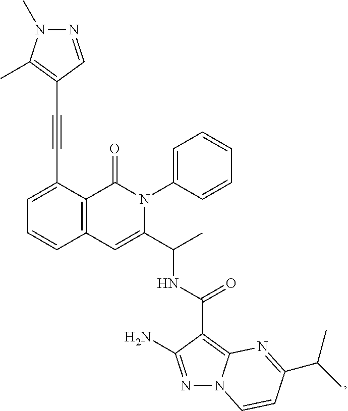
C1=C(C#CC2=C(C)N(C)N=C2)C2=C(C=C1)C=C(C(C)NC(C1=C3N(N=C1N)C=CC(C(C)C)=N3)=O)N(C1=CC=CC=C1)C2=O
